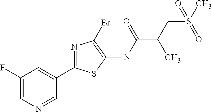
C1(C2=NC(Br)=C(NC(C(CS(C)(=O)=O)C)=O)S2)=CC(F)=CN=C1
